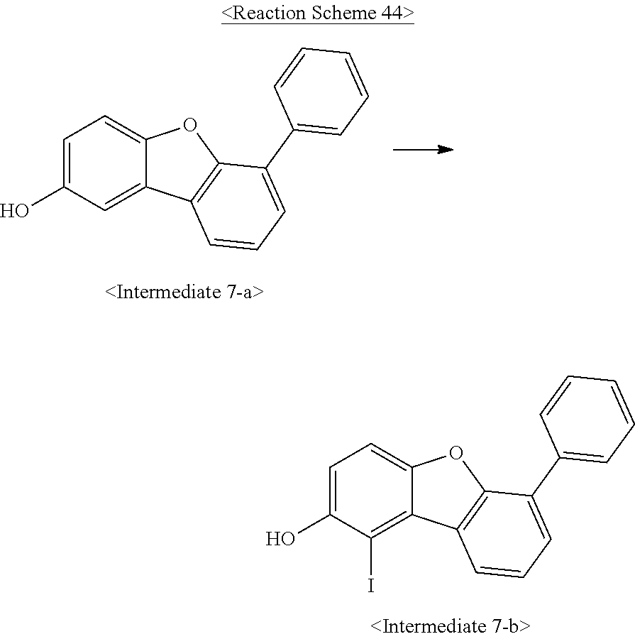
C1=C(O)C=C2C(=C1)OC1=C2C=CC=C1C1=CC=CC=C1.C1=C(O)C(I)=C2C(=C1)OC1=C2C=CC=C1C1=CC=CC=C1
